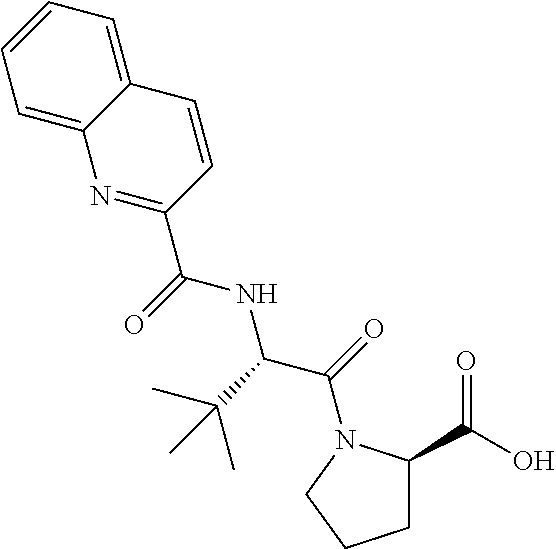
C1=C2C(=CC=C1)C=CC(C(=O)NC(C(=O)N1C(C(O)=O)CCC1)C(C)(C)C)=N2
